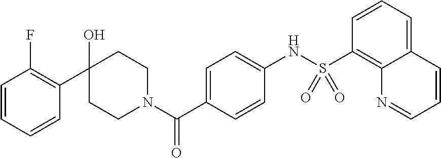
C1(O)(C2=C(F)C=CC=C2)CCN(C(C2=CC=C(NS(C3=C4C(=CC=C3)C=CC=N4)(=O)=O)C=C2)=O)CC1
